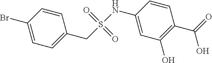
C1(Br)=CC=C(CS(NC2=CC(O)=C(C(=O)O)C=C2)(=O)=O)C=C1
